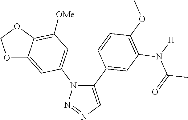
C1(C2=CC(N([H])C(=O)C)=C(OC)C=C2)=CN=NN1C1=CC([OMe])=C2C(=C1)OCO2
